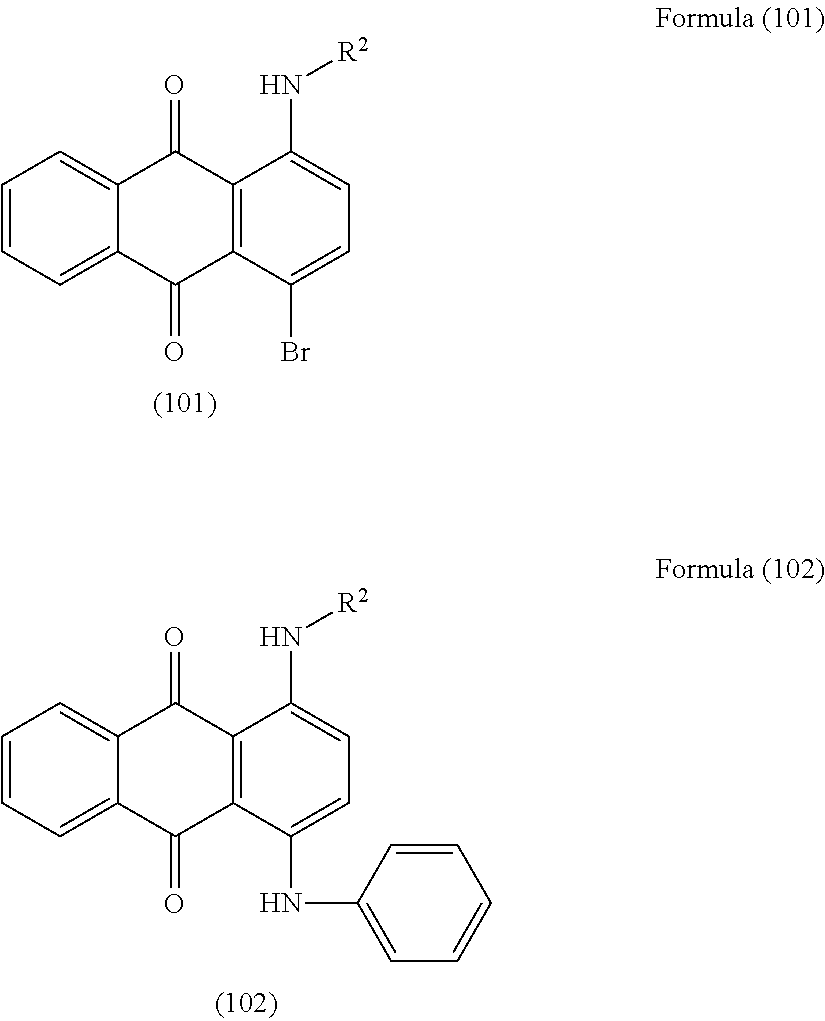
C12=CC=CC=C1C(=O)C1=C(C2=O)C(Br)=CC=C1N[R2].C12=CC=CC=C1C(=O)C1=C(C2=O)C(NC2=CC=CC=C2)=CC=C1N[R2]
